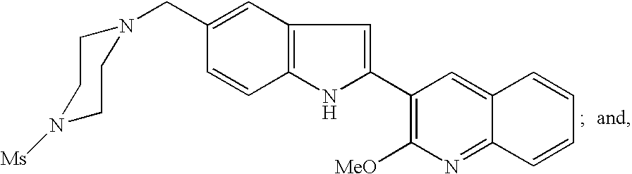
N1([Ms])CCN(CC2=CC3=C(C=C2)NC(C2=C([MeO])N=C4C(=C2)C=CC=C4)=C3)CC1
